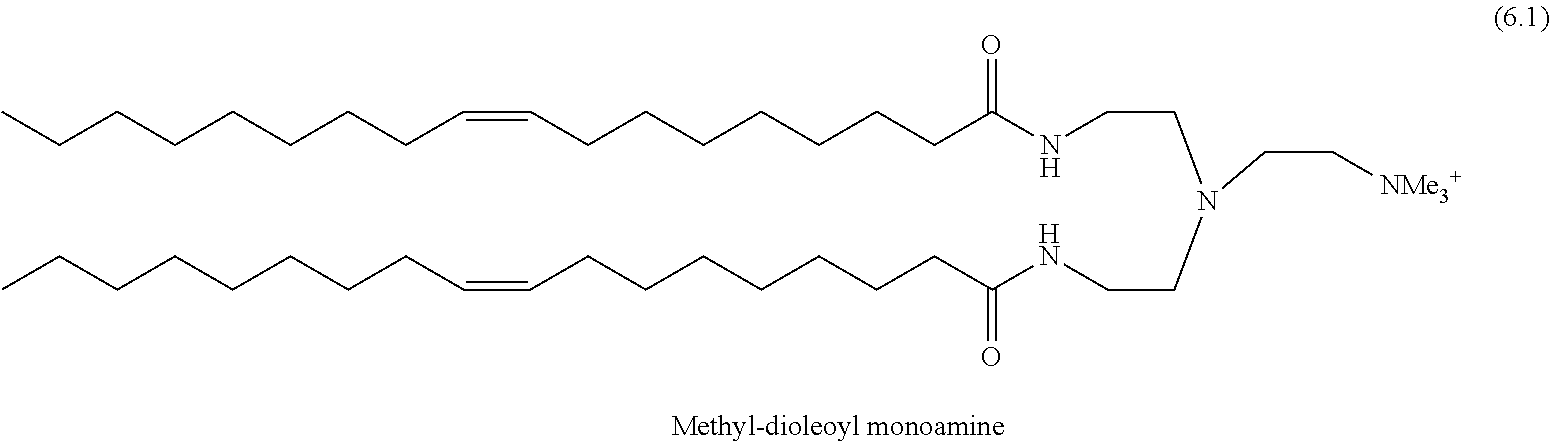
CCCCCCCCC=CCCCCCCCC(NCCN(CCNC(CCCCCCCC=CCCCCCCCC)=O)CC[NMe3+])=O
